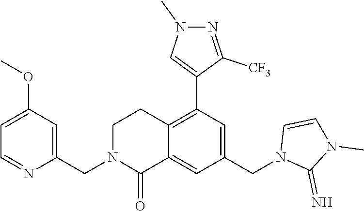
C1(OC)=CC=NC(CN2C(=O)C3=CC(CN4C(=N)N(C)C=C4)=CC(C4=CN(C)N=C4[CF3])=C3CC2)=C1
